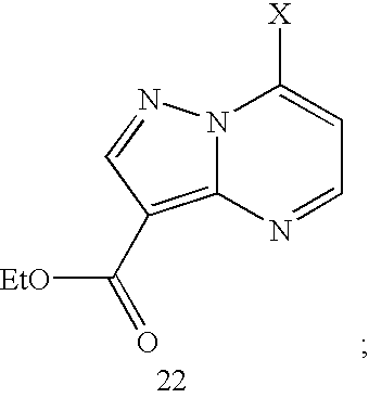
N12C(=C(C([EtO])=O)C=N1)N=CC=C2[X]
